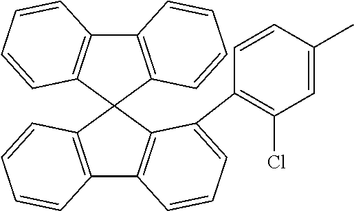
C12=C(C=CC=C1)C1(C3=C2C=CC=C3C2=C(Cl)C=C(C)C=C2)C2=C(C3=C1C=CC=C3)C=CC=C2
